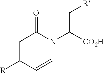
C1=C([R])C=CN(C([CO2H])C[R])C1=O
